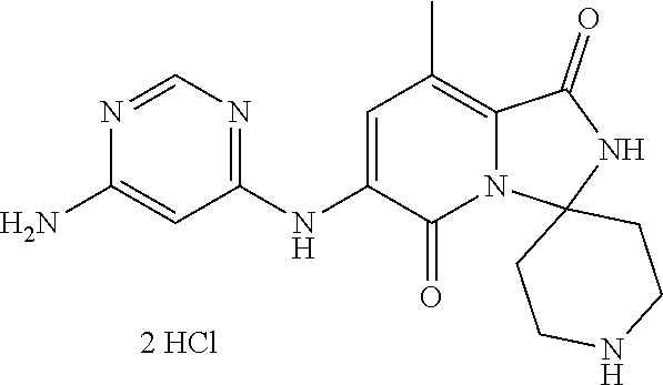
C1(NC2=CC(C)=C3N(C2=O)C2(NC3=O)CCNCC2)=NC=NC(N)=C1.[2 HCl]
